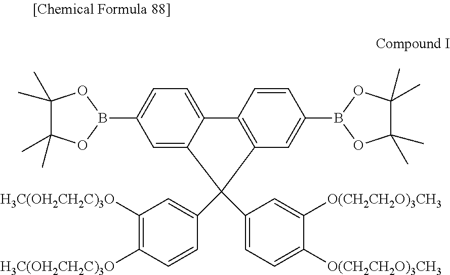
B1(C2=CC=C3C(=C2)C(C2=CC([H3C(OH2CH2C)3O])=C([H3C(OH2CH2C)3O])C=C2)(C2=CC=C([O(CH2CH2O)3CH3])C([O(CH2CH2O)3CH3])=C2)C2=C3C=CC(B3OC(C)(C)C(C)(C)O3)=C2)OC(C)(C)C(C)(C)O1
